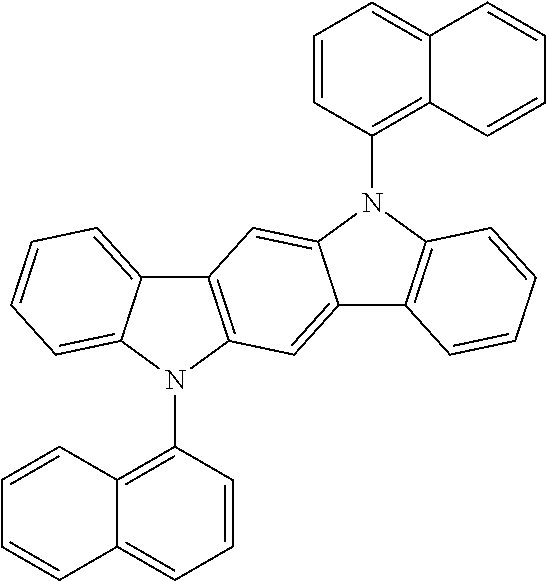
C1=CC(N2C3=C(C4=CC=CC=C24)C=C2C(=C3)C3=C(N2C2=C4C(=CC=C2)C=CC=C4)C=CC=C3)=C2C(=C1)C=CC=C2
